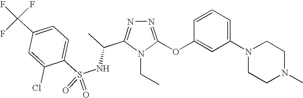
N1=C(OC2=CC(N3CCN(C)CC3)=CC=C2)N(CC)C(C(C)NS(C2=CC=C(C(F)(F)F)C=C2Cl)(=O)=O)=N1
